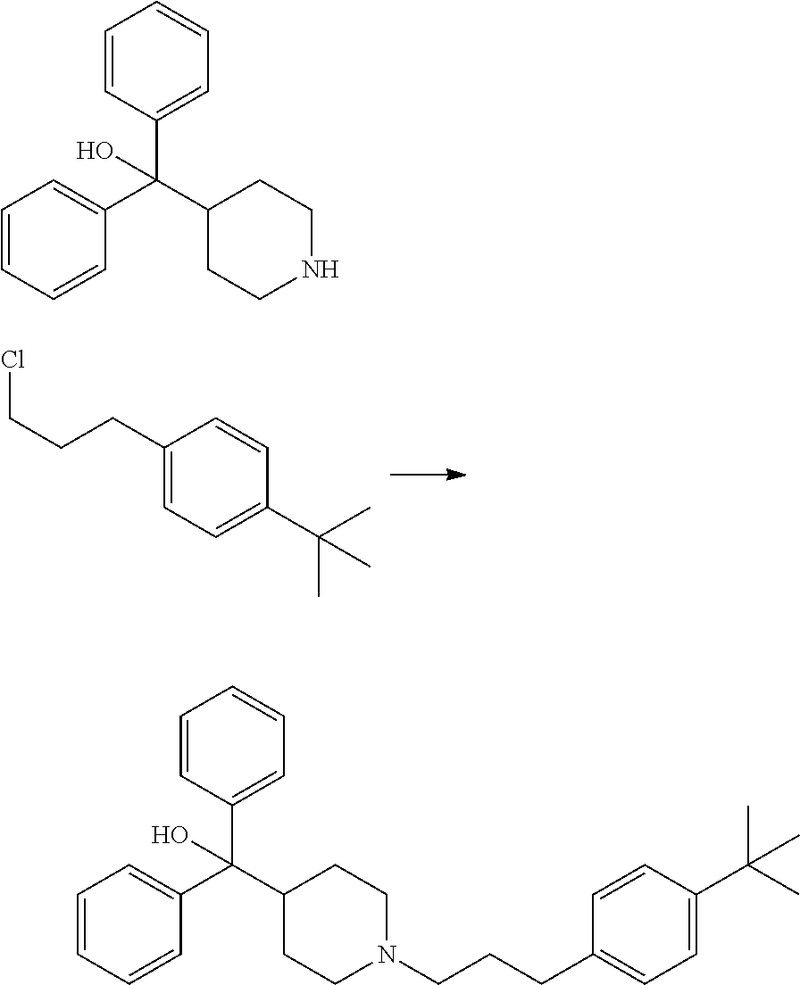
C1(CCCCl)=CC=C(C(C)(C)C)C=C1.C1(C(C2CCNCC2)(C2=CC=CC=C2)O)=CC=CC=C1.C1(C(C2CCN(CCCC3=CC=C(C(C)(C)C)C=C3)CC2)(C2=CC=CC=C2)O)=CC=CC=C1
